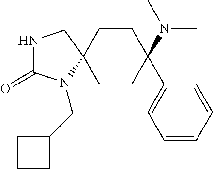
C1CC(N(C)C)(C2=CC=CC=C2)CCC12CNC(=O)N2CC1CCC1
